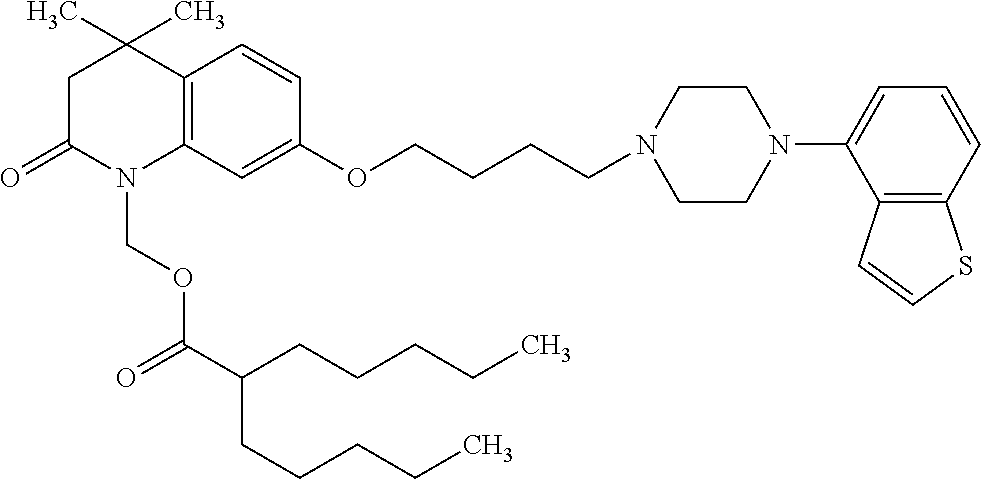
C12=C(C=C(OCCCCN3CCN(C4=CC=CC5=C4C=CS5)CC3)C=C1)N(COC(C(CCCCC)CCCCC)=O)C(=O)CC2(C)C
